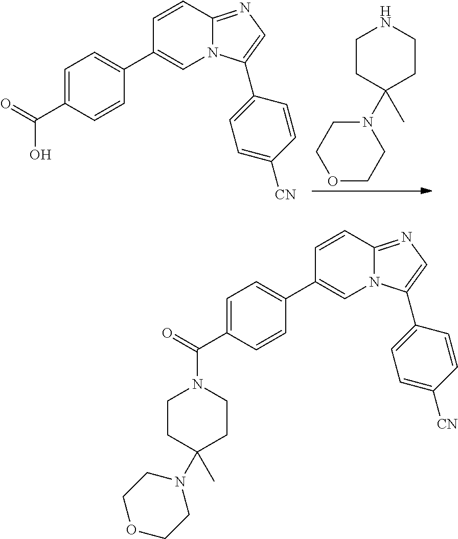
C1COCCN1C1(C)CCNCC1.C1=CC2=NC=C(C3=CC=C([CN])C=C3)N2C=C1C1=CC=C(C(=O)O)C=C1.C1=CC2=NC=C(C3=CC=C([CN])C=C3)N2C=C1C1=CC=C(C(=O)N2CCC(N3CCOCC3)(C)CC2)C=C1
